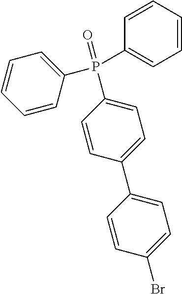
C1=CC(P(C2=CC=CC=C2)(=O)C2=CC=C(C3=CC=C(Br)C=C3)C=C2)=CC=C1
